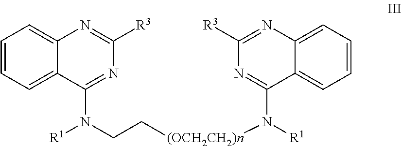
C1=CC=C2C(=C1)N=C([R3])N=C2N([R1])CC[(OCH2CH2)n]N([R1])C1=NC([R3])=NC2=CC=CC=C12
